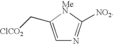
C1=C(C[ClCO2])[MeN]C([NO2])=N1
